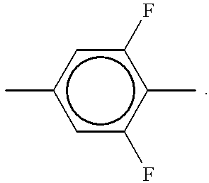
c1(C)cc(F)c(C)c(F)c1
